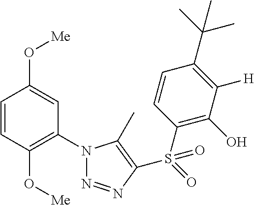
C1=CC(O[Me])=C(N2N=NC(S(=O)(C3=C(O)C([H])=C(C(C)(C)C)C=C3)=O)=C2C)C=C1O[Me]
